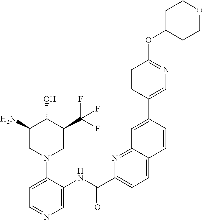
C1=C(N2CC(C(F)(F)F)C(O)C(N)C2)C(NC(C2=CC=C3C(=N2)C=C(C2=CN=C(OC4CCOCC4)C=C2)C=C3)=O)=CN=C1
